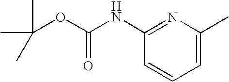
C(OC(NC1=NC(C)=CC=C1)=O)(C)(C)C
